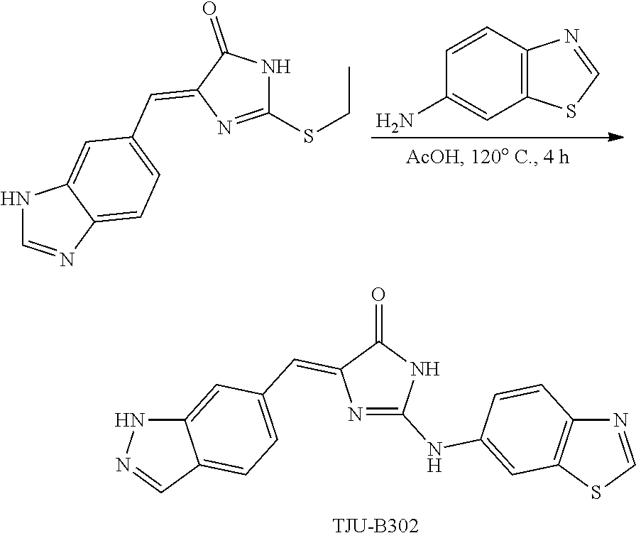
C12=CC(C=C3N=C(NC4=CC5=C(N=CS5)C=C4)NC3=O)=CC=C1C=NN2.C1(SCC)=NC(=CC2=CC=C3N=CNC3=C2)C(=O)N1.C1=CC2=C(C=C1N)SC=N2
